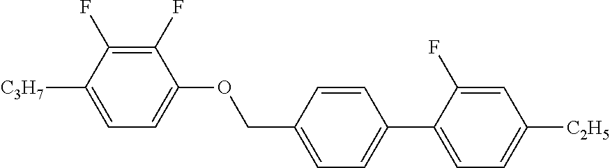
C1(F)=C(F)C([C3H7])=CC=C1OCC1=CC=C(C2=CC=C([C2H5])C=C2F)C=C1
